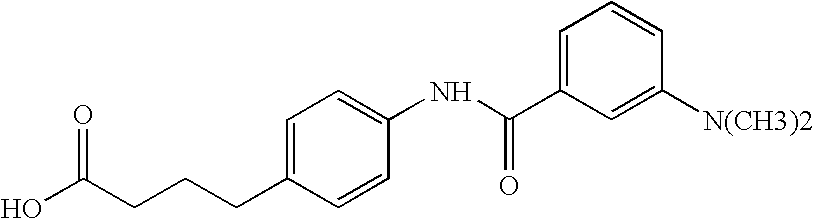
OC(CCCC1=CC=C(NC(C2=CC=CC([N(CH3)2])=C2)=O)C=C1)=O
